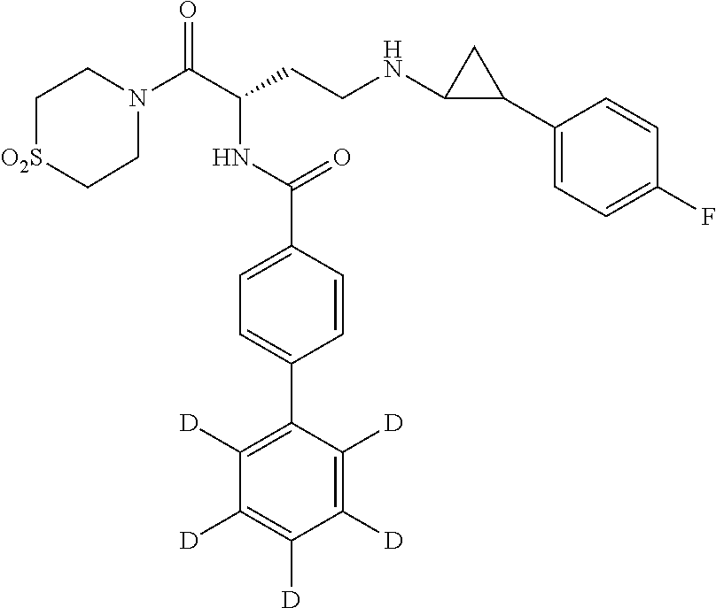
C1N(C(C(CCNC2C(C3=CC=C(F)C=C3)C2)NC(C2=CC=C(C3=C([D])C([D])=C([D])C([D])=C3[D])C=C2)=O)=O)CC[O2S]C1
